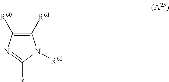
C1([R61])=C([R60])N=C(*)N1[R62]
